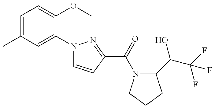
C1=C(C)C=C(N2C=CC(C(=O)N3C(C(C(F)(F)F)O)CCC3)=N2)C(OC)=C1
